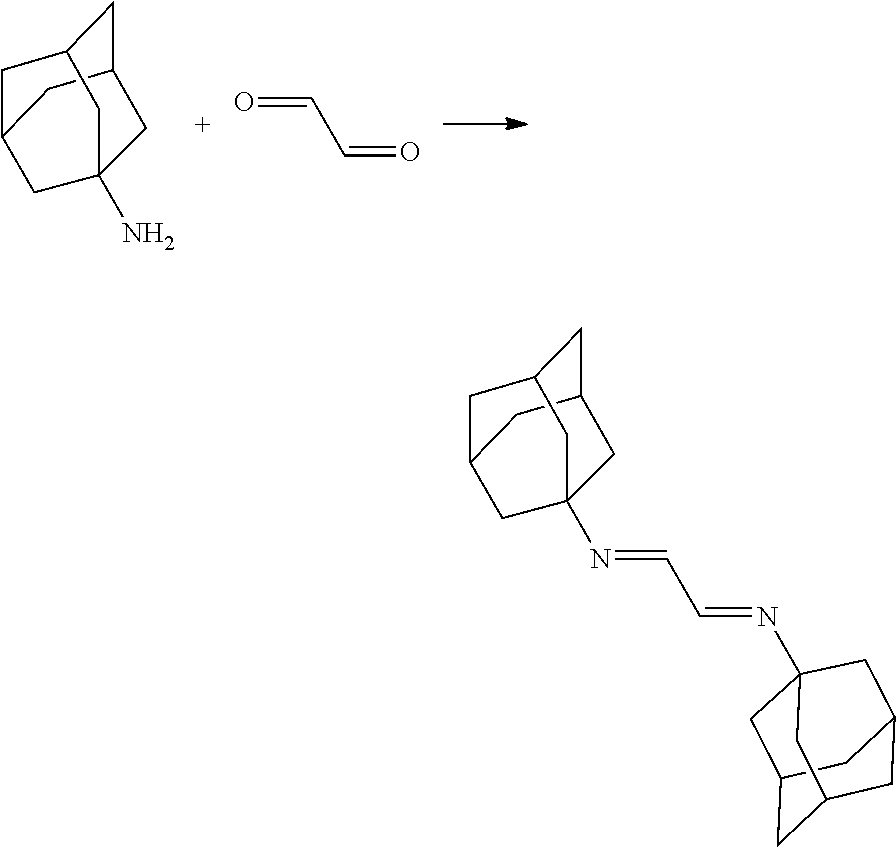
C1C2CC3CC1CC(N)(C3)C2.O=CC=O.C1C2CC3CC1CC(N=CC=NC14CC5CC(CC(C5)C1)C4)(C3)C2
